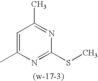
C1=C(C)N=C(SC)N=C1C
